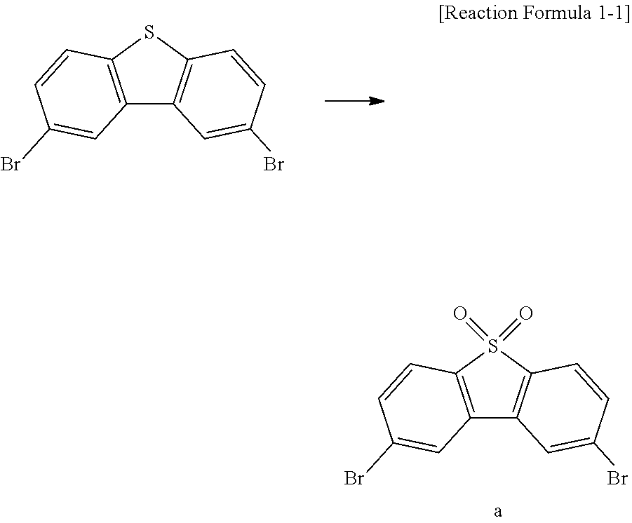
C12=C(S(=O)(=O)C3=C1C=C(Br)C=C3)C=CC(Br)=C2.C12=C(SC3=C1C=C(Br)C=C3)C=CC(Br)=C2
